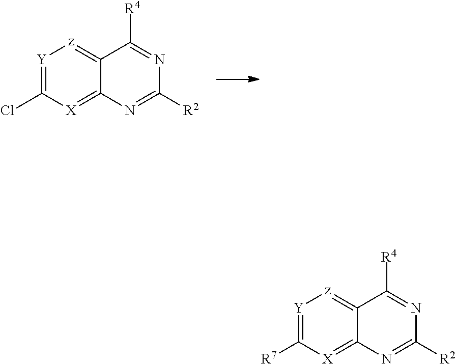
[Y]1=C(Cl)[X]=C2C(=[z]1)C([R4])=NC([R2])=N2.[Y]1=C([R7])[X]=C2C(=[z]1)C([R4])=NC([R2])=N2
